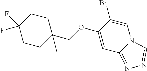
C1CC(COC2=CC3=NN=CN3C=C2Br)(C)CCC1(F)F
